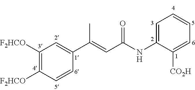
C1([F2HCO])=C([F2HCO])C=CC(C(=CC(NC2=CC=CC=C2[CO2H])=O)C)=C1
